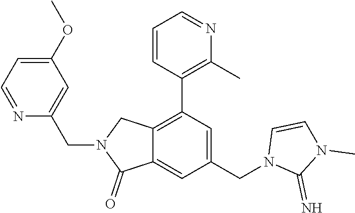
C12=C(C3=C(C)N=CC=C3)C=C(CN3C(=N)N(C)C=C3)C=C1C(=O)N(CC1=CC(OC)=CC=N1)C2
